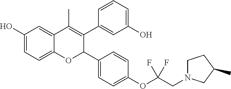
C12=CC=C(O)C=C1C(C)=C(C1=CC(O)=CC=C1)C(C1=CC=C(OC(CN3CCC(C)C3)(F)F)C=C1)O2
